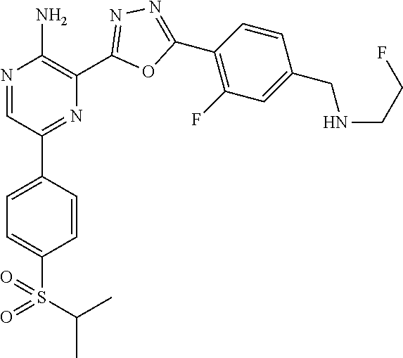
N1=CC(C2=CC=C(S(=O)(C(C)C)=O)C=C2)=NC(C2=NN=C(C3=C(F)C=C(CNCCF)C=C3)O2)=C1N
